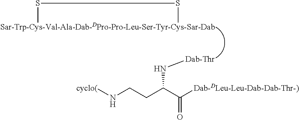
S(C)SC.N(C(CCN[cyclo(])C([Dab-DLeu-Leu-Dab-Dab-Thr-)])=O)[Dab-Thr]
